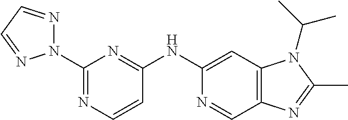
N1(C2=NC=CC(NC3=CC4=C(C=N3)N=C(C)N4C(C)C)=N2)N=CC=N1
